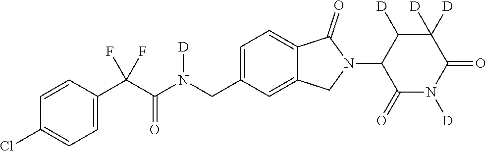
C1=CC(C(C(N(CC2=CC=C3C(=C2)CN(C2C(=O)N([D])C(=O)C([D])([D])C2[D])C3=O)[D])=O)(F)F)=CC=C1Cl
